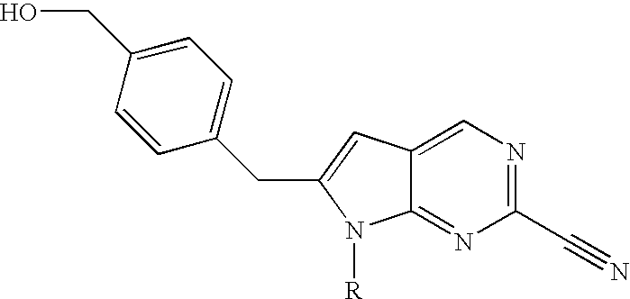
C1=CC(CO)=CC=C1CC1=CC2=CN=C(C#N)N=C2N1[R]
